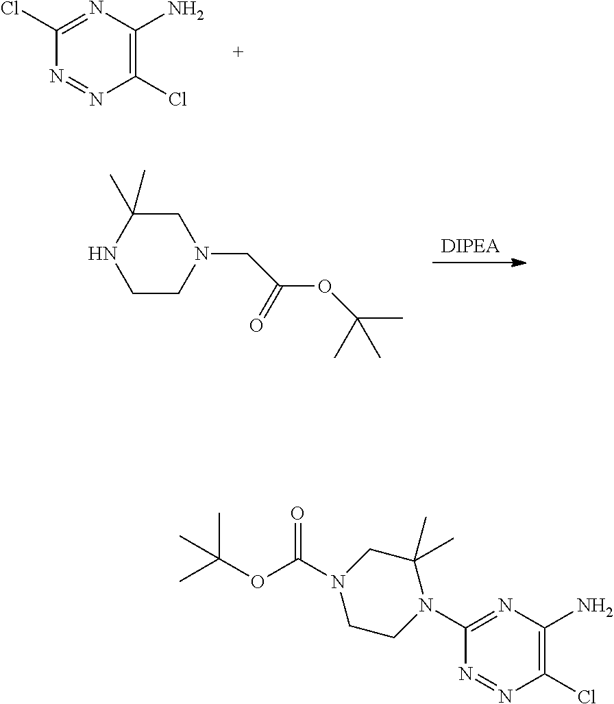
N1=NC(Cl)=C(N)N=C1Cl.[DIPEA].C1CN(CC(=O)OC(C)(C)C)CC(C)(C)N1.N1=NC(Cl)=C(N)N=C1N1C(C)(C)CN(C(OC(C)(C)C)=O)CC1
